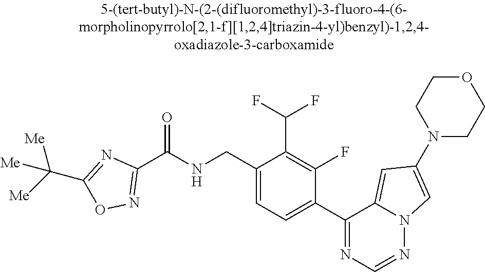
C1(C(NCC2=CC=C(C3=NC=NN4C3=CC(N3CCOCC3)=C4)C(F)=C2C(F)F)=O)=NOC(C([Me])([Me])[Me])=N1
